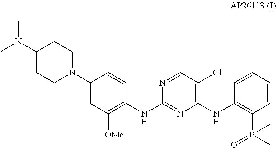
C1(N2CCC(N(C)C)CC2)=CC([OMe])=C(NC2=NC(NC3=C(P(C)(=O)C)C=CC=C3)=C(Cl)C=N2)C=C1
